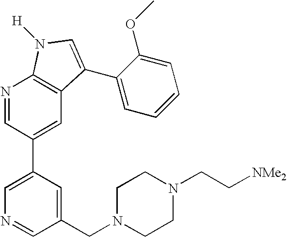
N1=CC(C2=CN=CC(CN3CCN(CC[NMe2])CC3)=C2)=CC2=C1N([H])C=C2C1=CC=CC=C1OC
